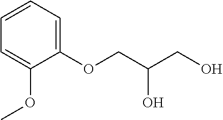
C1(OCC(CO)O)=CC=CC=C1OC
